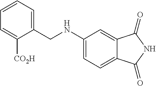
C1=CC=C(CNC2=CC=C3C(=C2)C(=O)NC3=O)C([CO2H])=C1
